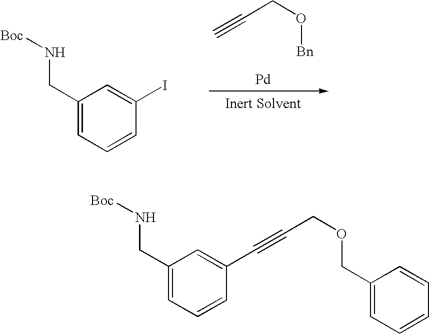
[Pd].C(CO[Bn])#C.C1(CN[Boc])=CC=CC(I)=C1.C1(CN[Boc])=CC=CC(C#CCOCC2=CC=CC=C2)=C1
